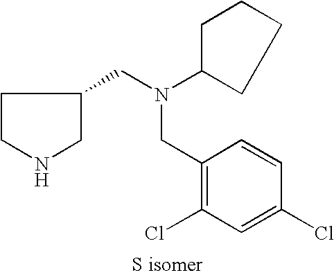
C1(CN(CC2CCNC2)C2CCCC2)=C(Cl)C=C(Cl)C=C1
